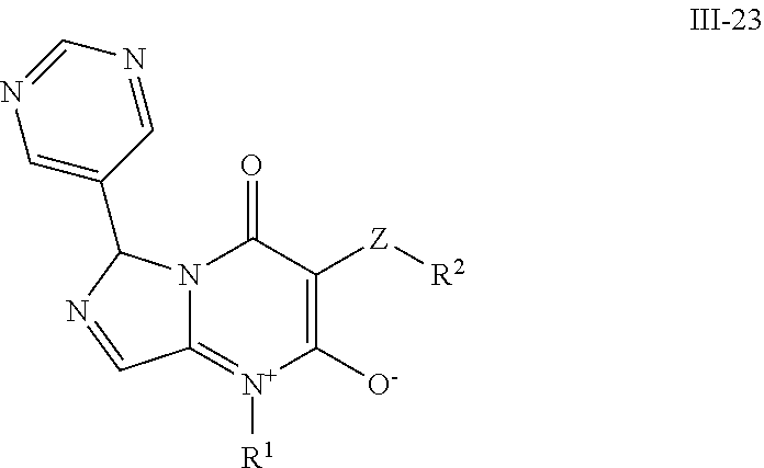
C12=[N+]([R1])C([O-])=C([Z][R2])C(=O)N1C(C1=CN=CN=C1)N=C2
